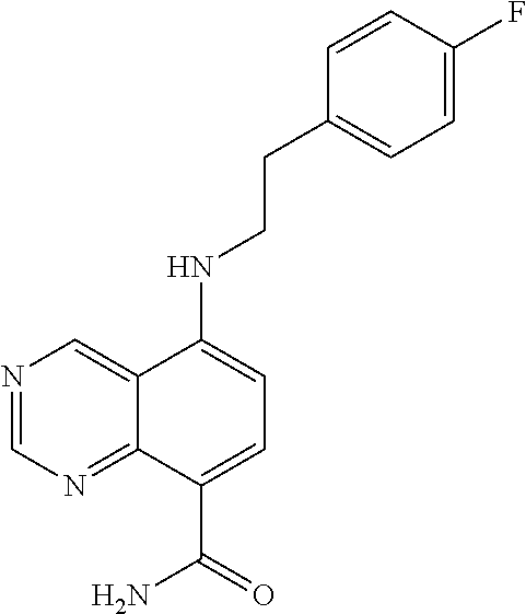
C1(CCNC2=CC=C(C(=O)N)C3=NC=NC=C32)=CC=C(F)C=C1
